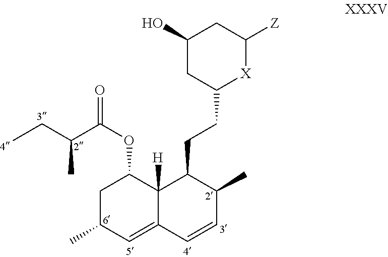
C1C(C)C=C2C([H])(C1OC(=O)C(CC)C)C(CCC1[X]C([Z])CC(O)C1)C(C)C=C2
